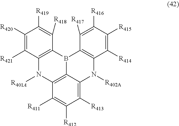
C12=C(B3C4=C(N1[R401A])C([R411])=C([R412])C([R413])=C4N([R402A])C1=C3C([R417])=C([R416])C([R415])=C1[R414])C([R418])=C([R419])C([R420])=C2[R421]
